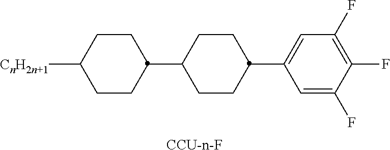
C1CC(C2CCC(C3=CC(F)=C(F)C(F)=C3)CC2)CCC1[CnH2n+1].[CCU-n-F]
